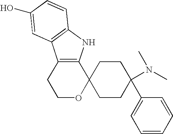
C12=C(NC3=C1C=C(O)C=C3)C1(OCC2)CCC(C2=CC=CC=C2)(N(C)C)CC1
